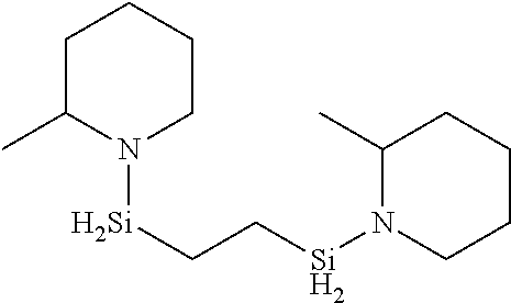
N1([Si]CC[Si]N2CCCCC2C)CCCCC1C
